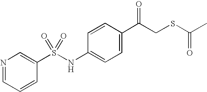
N1=CC=CC(S(NC2=CC=C(C(CSC(C)=O)=O)C=C2)(=O)=O)=C1
